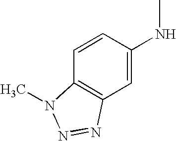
C1=CC(NC)=CC2=C1N(C)N=N2
